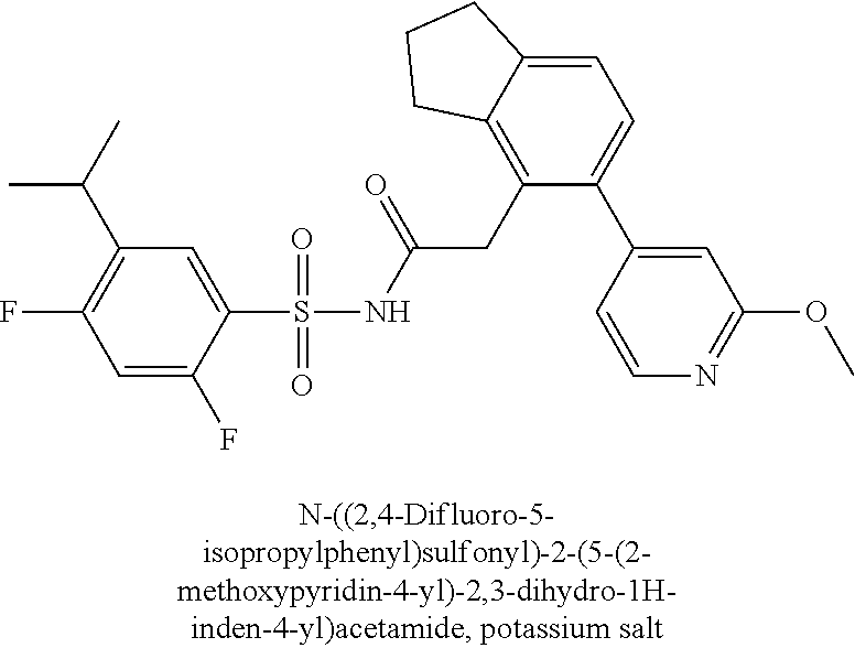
C1=C(F)C(S(=O)(=O)NC(CC2=C3C(=CC=C2C2=CC(OC)=NC=C2)CCC3)=O)=CC(C(C)C)=C1F
